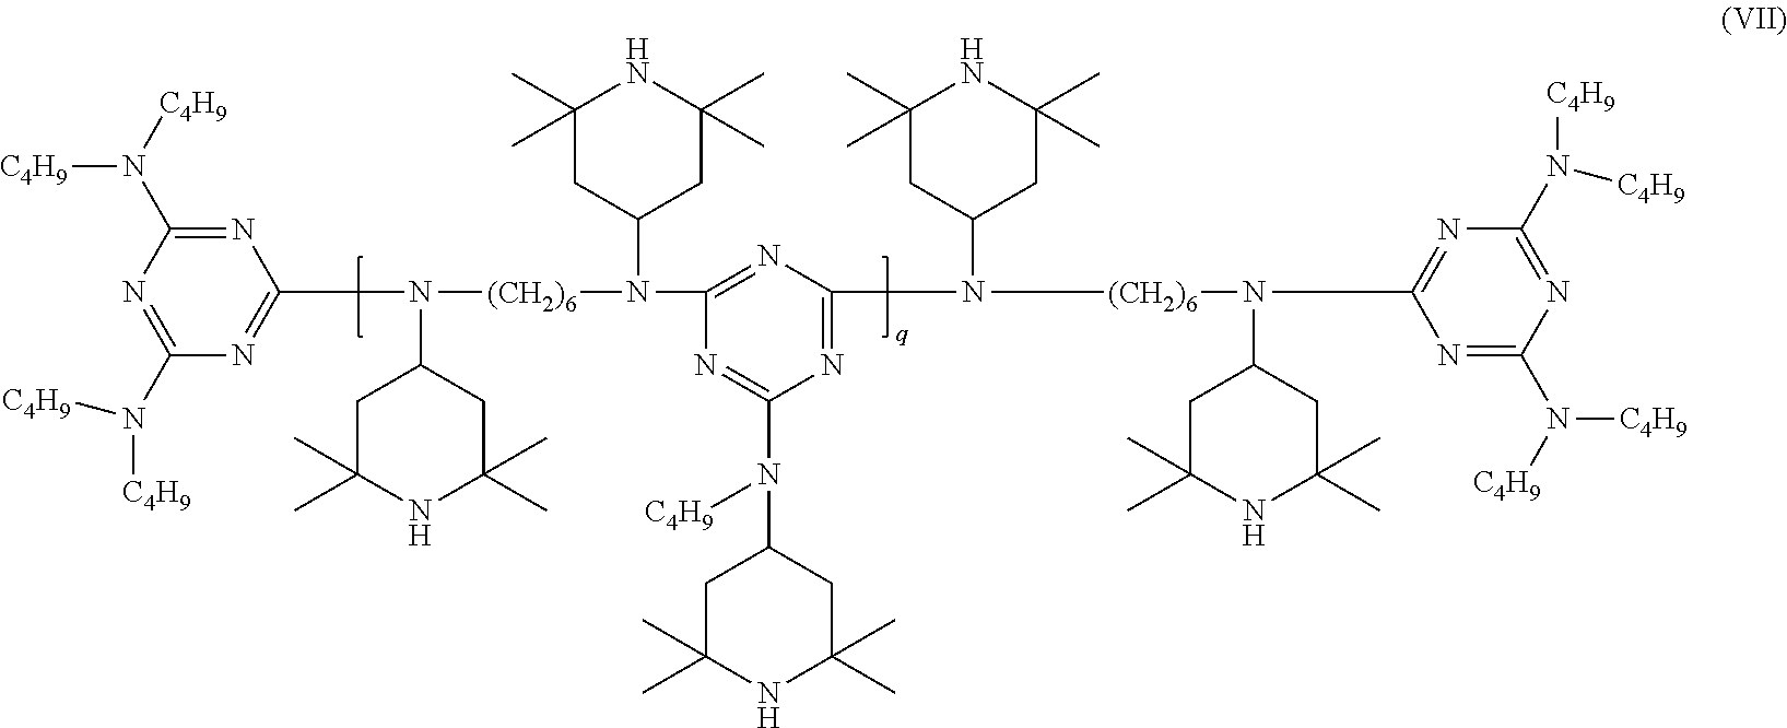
C1(N([(CH2)6]N(C2CC(C)(C)NC(C)(C)C2)C2=NC(N([(CH2)6]N(C3=NC(N([C4H9])[C4H9])=NC(N([C4H9])[C4H9])=N3)C3CC(C)(C)NC(C)(C)C3)C3CC(C)(C)NC(C)(C)C3)=NC(N(C3CC(C)(C)NC(C)(C)C3)[C4H9])=N2)C2CC(C)(C)NC(C)(C)C2)=NC(N([C4H9])[C4H9])=NC(N([C4H9])[C4H9])=N1
